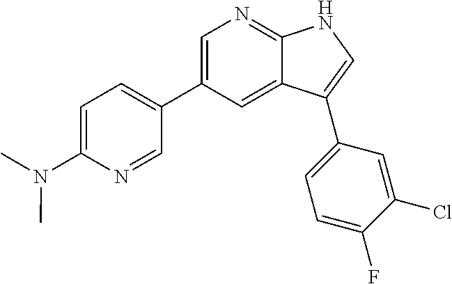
C1=C(C2=CC=C(N(C)C)N=C2)C=C2C(=N1)NC=C2C1=CC=C(F)C(Cl)=C1
